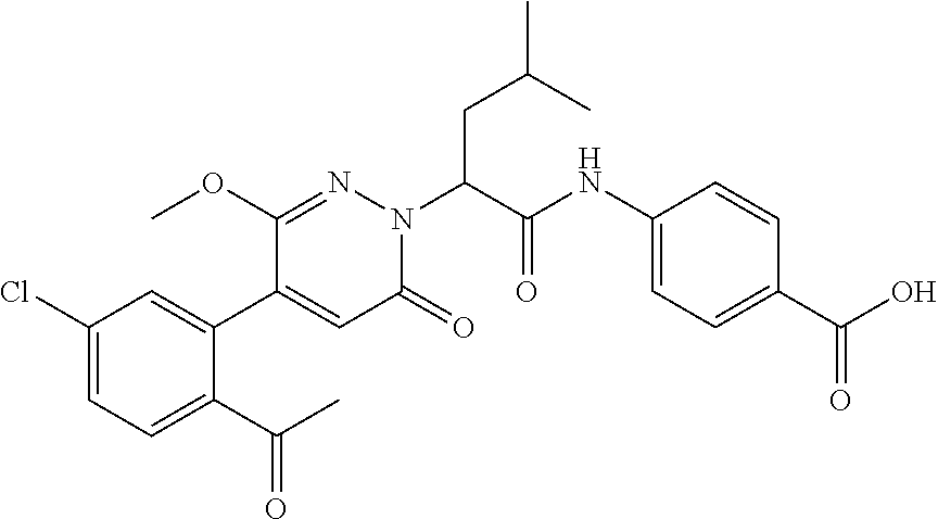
C1(Cl)=CC=C(C(C)=O)C(C2=CC(=O)N(C(CC(C)C)C(NC3=CC=C(C(O)=O)C=C3)=O)N=C2OC)=C1
